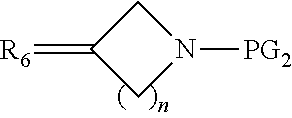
N1([PG2])CC(=[R6])C1
